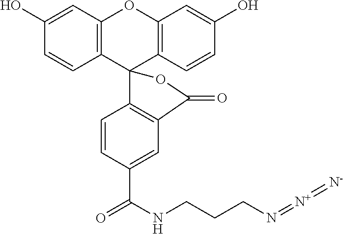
O=C(C1=CC2=C(C=C1)C1(C3=C(OC4=C1C=CC(O)=C4)C=C(O)C=C3)OC2=O)NCCCN=[N+]=[N-]
